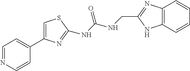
C1=NC=CC(C2=CSC(NC(NCC3=NC4=C(C=CC=C4)N3)=O)=N2)=C1
